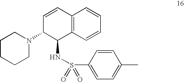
C12=C(C=CC=C1)C(NS(=O)(=O)C1=CC=C(C)C=C1)C(N1CCCCC1)C=C2
